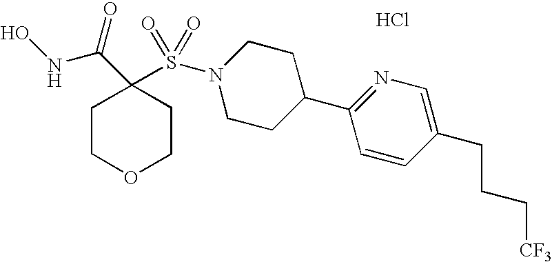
C1COCCC1(C(=O)NO)S(N1CCC(C2=NC=C(CCC[CF3])C=C2)CC1)(=O)=O.Cl
